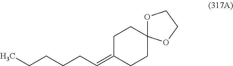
C1CC(=CCCCCC)CCC12OCCO2
